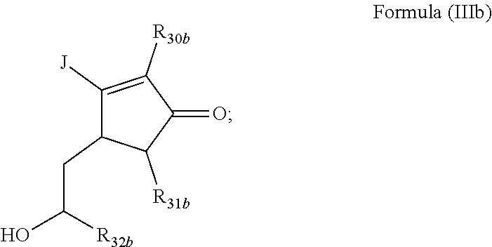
C1([J])=C([R30b])C(=O)C([R31b])C1CC([R32b])O
